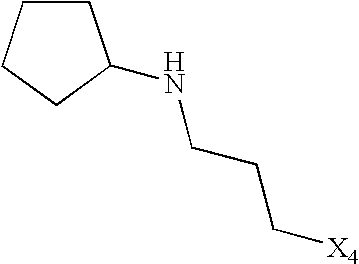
C(NC1CCCC1)CC[X4]
